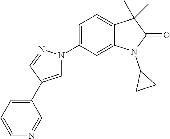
C1=C(C2=CC=CN=C2)C=NN1C1=CC=C2C(=C1)N(C1CC1)C(=O)C2(C)C
